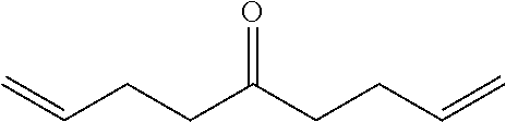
C=CCCC(CCC=C)=O
